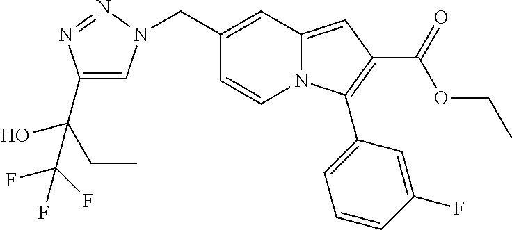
C1(CN2C=C(C(CC)(C(F)(F)F)O)N=N2)=CC2=CC(C(OCC)=O)=C(C3=CC=CC(F)=C3)N2C=C1
